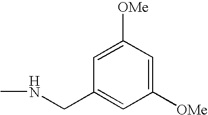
C1([OMe])=CC([OMe])=CC(CNC)=C1
